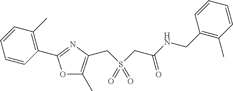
C1=CC(C)=C(C2=NC(CS(CC(=O)NCC3=C(C)C=CC=C3)(=O)=O)=C(C)O2)C=C1
